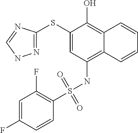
N1=C(SC2=CC(NS(C3=C(F)C=C(F)C=C3)(=O)=O)=C3C(=C2O)C=CC=C3)N=CN1
